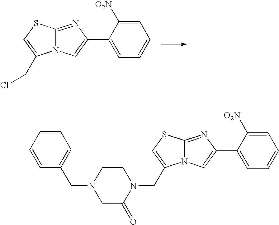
C12=NC(C3=CC=CC=C3[O2N])=CN1C(CCl)=CS2.C12=NC(C3=CC=CC=C3[O2N])=CN1C(CN1CCN(CC3=CC=CC=C3)CC1=O)=CS2
